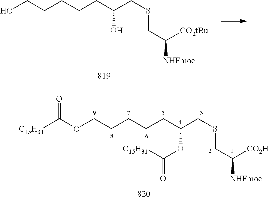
OCCCCCC(CSCC([CO2tBu])[NHFmoc])O.O(CCCCCC(CSCC([CO2H])[NHFmoc])OC([C15H31])=O)C([C15H31])=O
